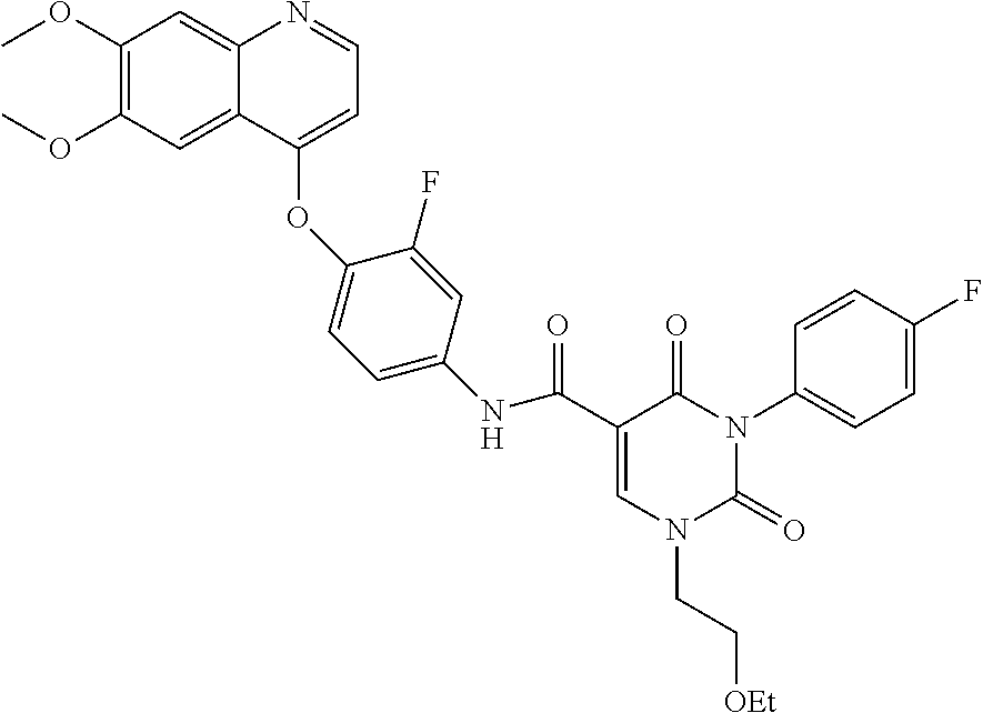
C1=C(C(NC2=CC=C(OC3=CC=NC4=CC(OC)=C(OC)C=C43)C(F)=C2)=O)C(=O)N(C2=CC=C(F)C=C2)C(=O)N1CC[OEt]
